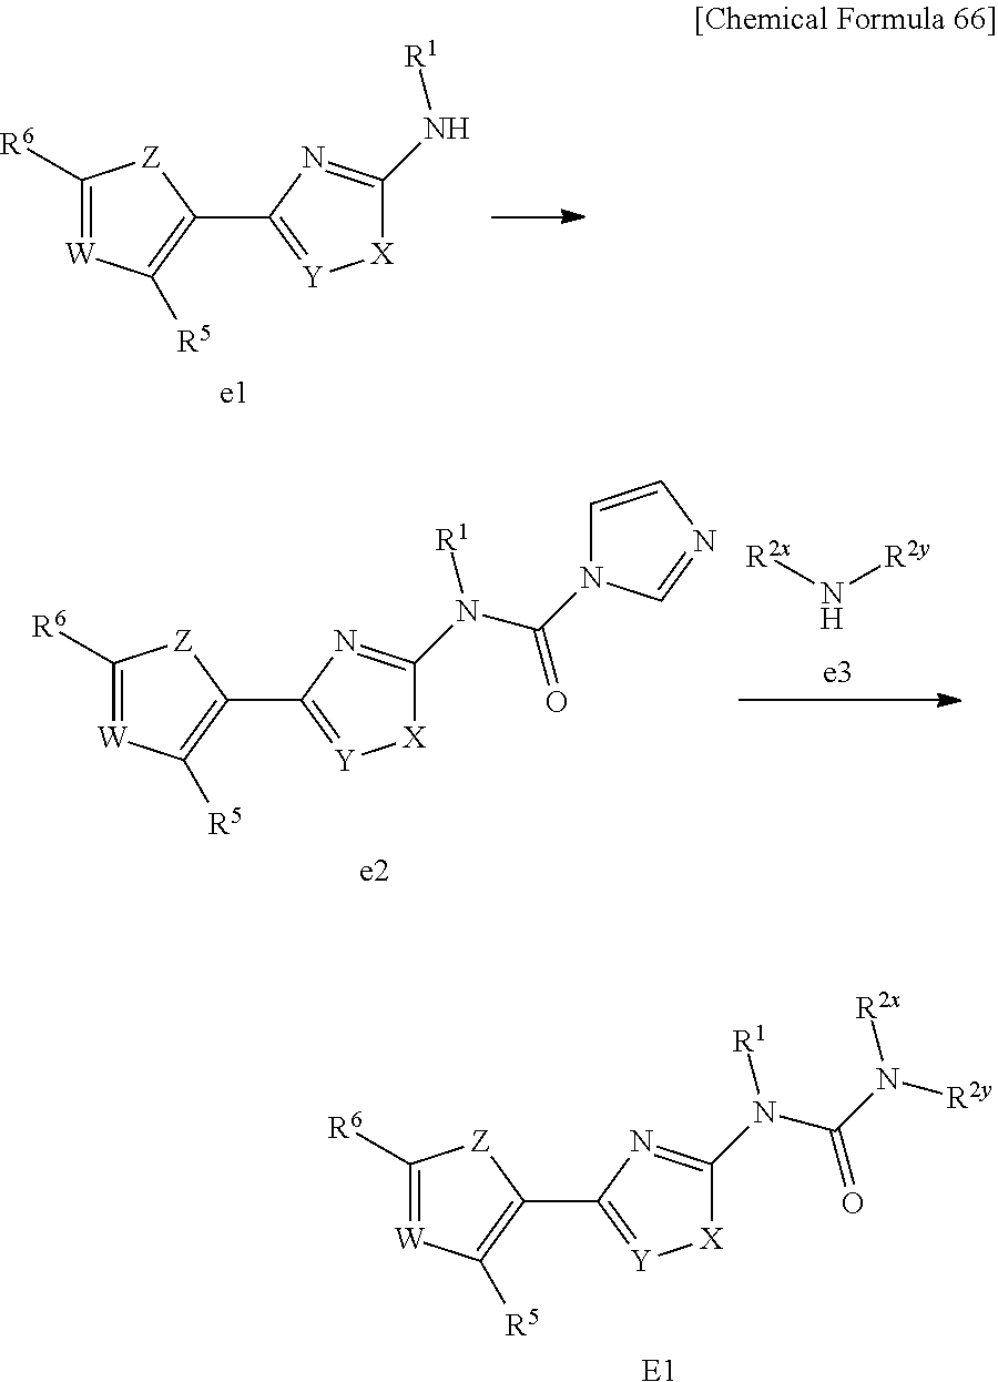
C1([R6])=[W]C([R5])=C(C2=[Y][X]C(N[R1])=N2)[Z]1.[e1].[R2x]N[R2y].C1([R6])=[W]C([R5])=C(C2=[Y][X]C(N(C(=O)N3C=CN=C3)[R1])=N2)[Z]1.[e2].C1([R6])=[W]C([R5])=C(C2=[Y][X]C(N([R1])C(=O)N([R2y])[R2x])=N2)[Z]1.[E1]
